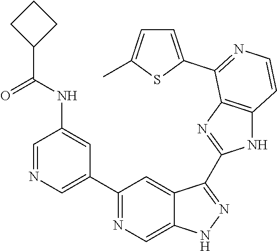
C1=NC=C(C2=NC=C3C(=C2)C(C2=NC4=C(N2)C=CN=C4C2=CC=C(C)S2)=NN3)C=C1NC(=O)C1CCC1
